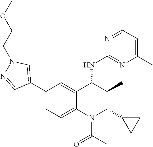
C1(C2=CN(CCOC)N=C2)=CC=C2C(=C1)C(NC1=NC(C)=CC=N1)C(C)C(C1CC1)N2C(C)=O
